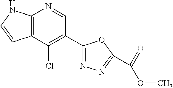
C12=C(C(Cl)=C(C3=NN=C(C(=O)OC)O3)C=N1)C=CN2
